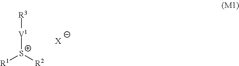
[V1]([S+]([R2])[R1])[R3].[X]
